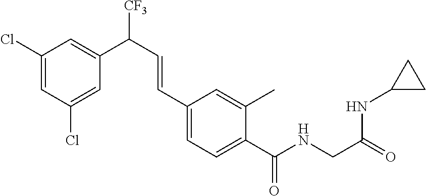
C(C1=CC=C(C(NCC(=O)NC2CC2)=O)C(C)=C1)=CC(C1=CC(Cl)=CC(Cl)=C1)[CF3]
